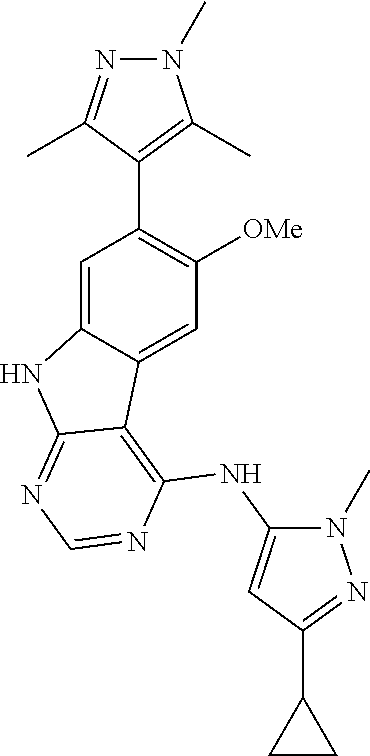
C1=C2C(=CC([OMe])=C1C1=C(C)N(C)N=C1C)C1=C(NC3=CC(C4CC4)=NN3C)N=CN=C1N2
